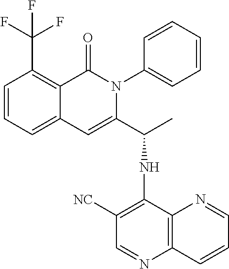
C12=CC=CC(C(F)(F)F)=C1C(=O)N(C1=CC=CC=C1)C(C(NC1=C([NC])C=NC3=C1N=CC=C3)C)=C2
